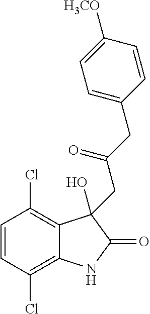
C1=CC(Cl)=C2C(=C1Cl)C(O)(CC(CC1=CC=C([H3CO])C=C1)=O)C(=O)N2
